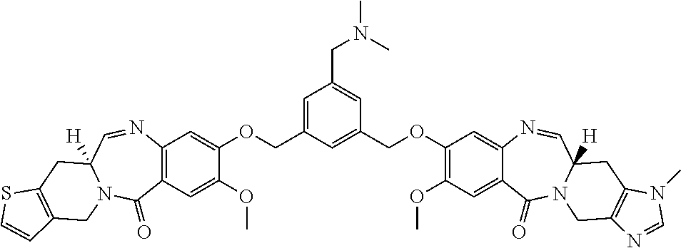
C1=C(COC2=CC3=C(C=C2OC)C(=O)N2C([H])(C=N3)CC3=C(C2)C=CS3)C=C(COC2=C(OC)C=C3C(=C2)N=CC2([H])N(C3=O)CC3=C(C2)N(C)C=N3)C=C1CN(C)C
